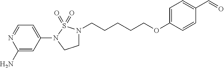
C1=CC(OCCCCCN2CCN(C3=CC=NC(N)=C3)S2(=O)=O)=CC=C1C=O
